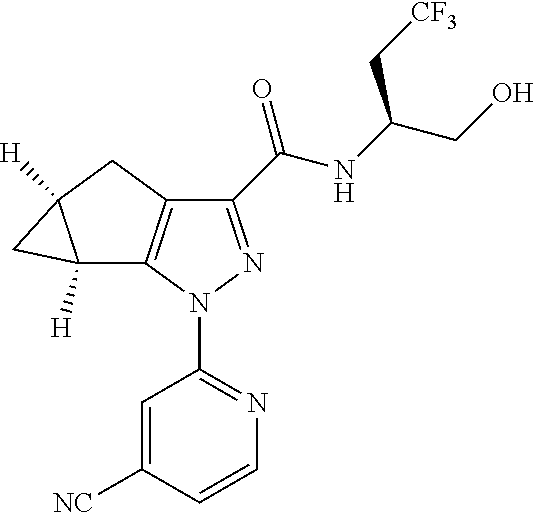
C1(C(NC(CO)C[CF3])=O)=NN(C2=NC=CC([NC])=C2)C2=C1CC1([H])C2([H])C1
